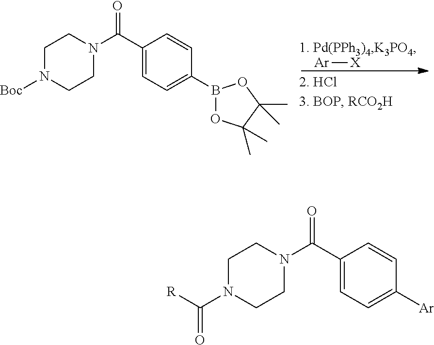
C1(C(=O)N2CCN(C([R])=O)CC2)=CC=C([Ar])C=C1.C1(C(N2CCN([Boc])CC2)=O)=CC=C(B2OC(C)(C)C(C)(C)O2)C=C1.[Ar][X]
